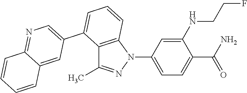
C1(NCCF)=CC(N2C3=C(C(C)=N2)C(C2=CN=C4C(=C2)C=CC=C4)=CC=C3)=CC=C1C(N)=O
